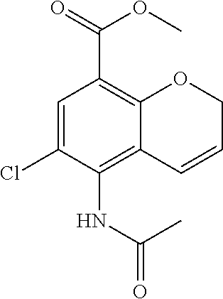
C1=C(Cl)C(NC(=O)C)=C2C(=C1C(=O)OC)OCC=C2
